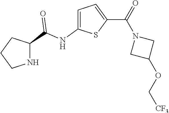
C1=C(NC(=O)C2NCCC2)SC(C(N2CC(OC[CF3])C2)=O)=C1
